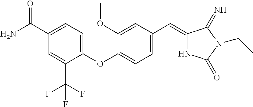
C1(C(N)=O)=CC=C(OC2=CC=C(C=C3NC(=O)N(CC)C3=N)C=C2OC)C(C(F)(F)F)=C1
